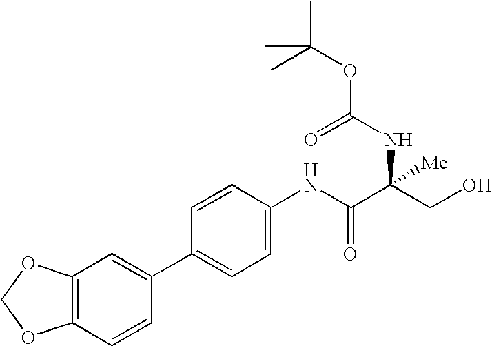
C12=C(C=C(C3=CC=C(NC(C(CO)(NC(OC(C)(C)C)=O)[Me])=O)C=C3)C=C1)OCO2
